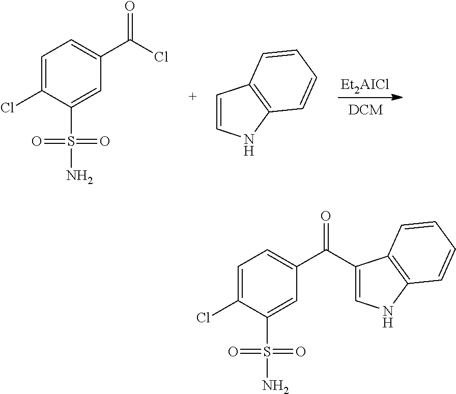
C1=C(Cl)C(S(N)(=O)=O)=CC(C(Cl)=O)=C1.C1=CNC2=C1C=CC=C2.[Et2AICl].C1=C(Cl)C(S(N)(=O)=O)=CC(C(C2=CNC3=C2C=CC=C3)=O)=C1
